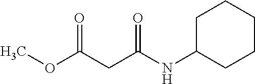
COC(CC(NC1CCCCC1)=O)=O
